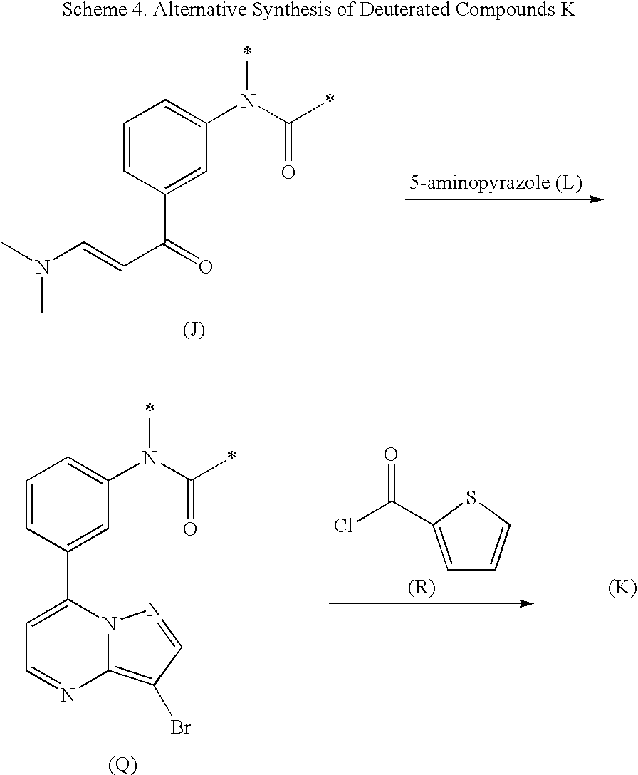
C1=CC(C(C=CN(C)C)=O)=CC(N(C(=O)C)C)=C1.[(J)].C1=CC(C2=CC=NC3=C(Br)C=NN23)=CC(N(C(=O)C)C)=C1.[(Q)].C1=C(C(Cl)=O)SC=C1.[(K)]
